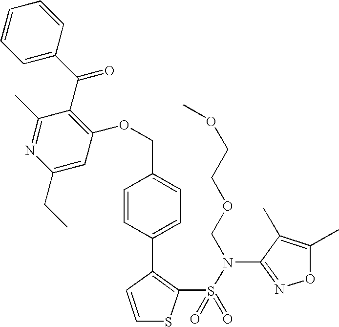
C1=CC(C2=C(S(N(C3=NOC(C)=C3C)COCCOC)(=O)=O)SC=C2)=CC=C1COC1=C(C(C2=CC=CC=C2)=O)C(C)=NC(CC)=C1
